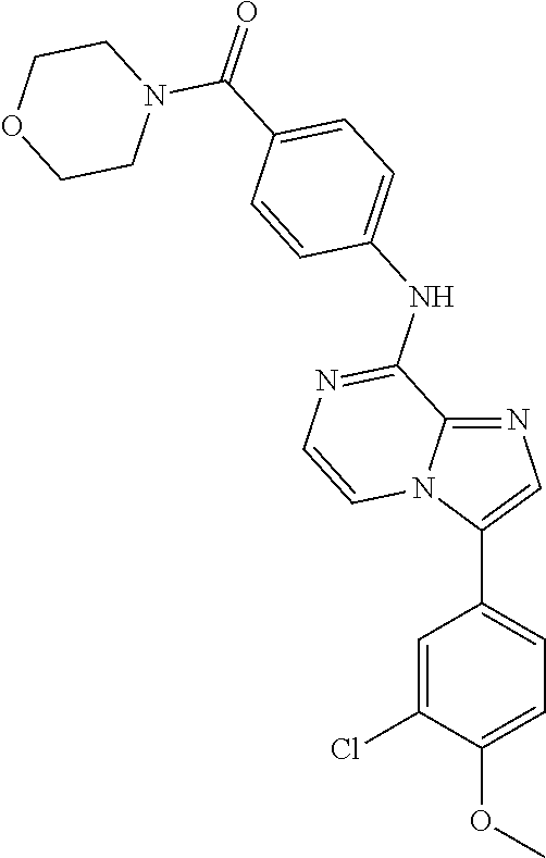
C1OCCN(C(C2=CC=C(NC3=NC=CN4C3=NC=C4C3=CC=C(OC)C(Cl)=C3)C=C2)=O)C1
